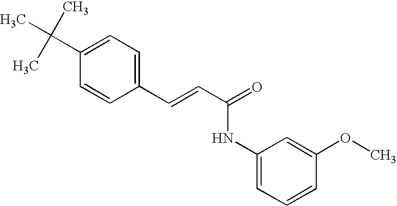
C1(C=CC(=O)NC2=CC=CC(OC)=C2)=CC=C(C(C)(C)C)C=C1
